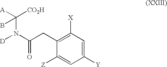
C1([X])=C(CC(N([D])C([A])([CO2H])B)=O)C([Z])=CC([Y])=C1
